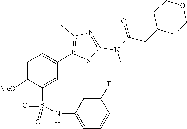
O=C(N(C1=NC(C)=C(C2=CC=C([MeO])C(S(=O)(NC3=CC=CC(F)=C3)=O)=C2)S1)[H])CC1CCOCC1
